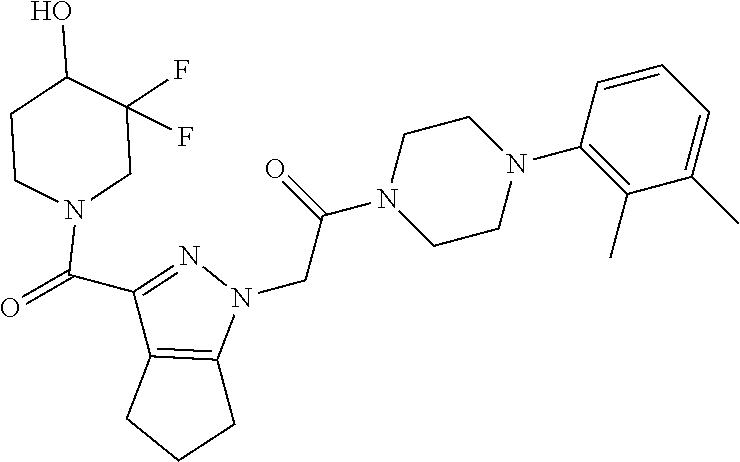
N1(CC(N2CCN(C3=C(C)C(C)=CC=C3)CC2)=O)N=C(C(=O)N2CC(F)(F)C(O)CC2)C2=C1CCC2
